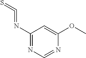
C1(N=C=S)=NC=NC(OC)=C1
